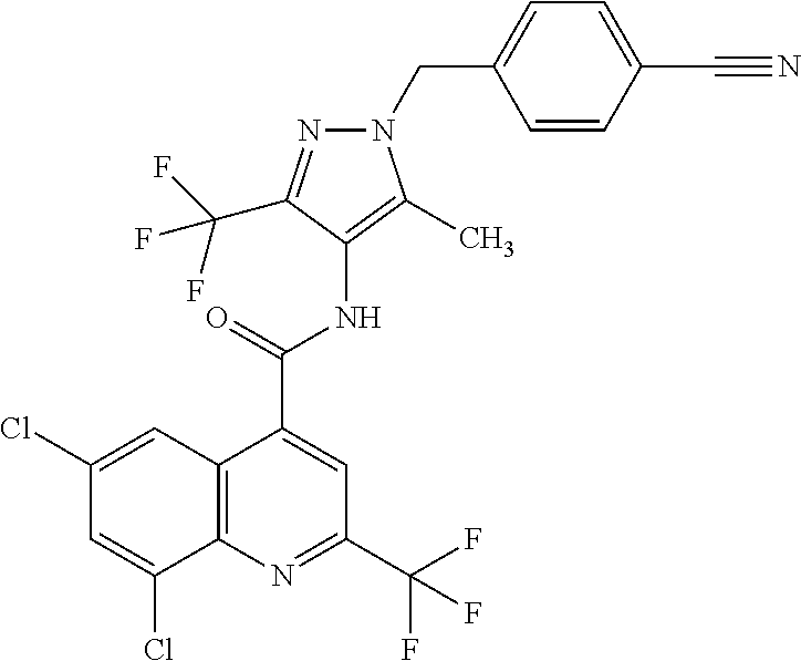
C12=C(N=C(C(F)(F)F)C=C1C(NC1=C(C)N(CC3=CC=C(C#N)C=C3)N=C1C(F)(F)F)=O)C(Cl)=CC(Cl)=C2
